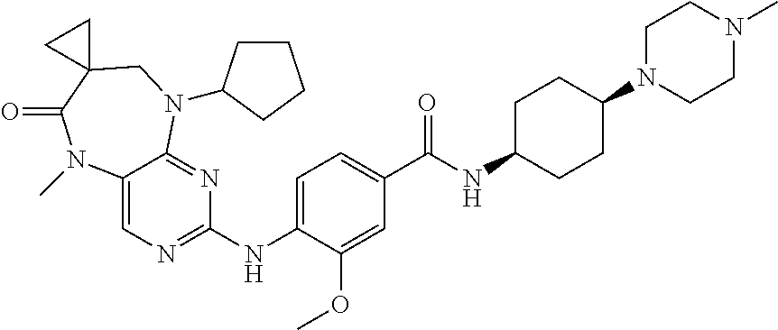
C12=CN=C(NC3=CC=C(C(NC4CCC(N5CCN(C)CC5)CC4)=O)C=C3OC)N=C1N(C1CCCC1)CC1(C(=O)N2C)CC1
